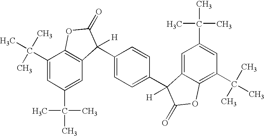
C1(C(C)(C)C)=CC(C(C)(C)C)=CC2=C1OC(=O)C2([H])C1=CC=C(C2([H])C3=CC(C(C)(C)C)=CC(C(C)(C)C)=C3OC2=O)C=C1
